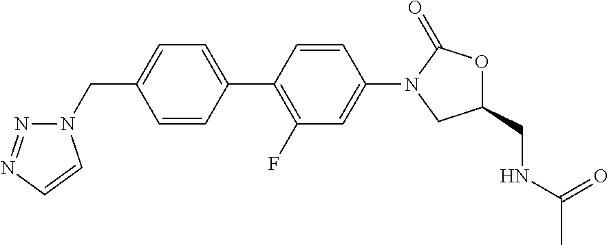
C1(CN2N=NC=C2)=CC=C(C2=C(F)C=C(N3CC(CNC(C)=O)OC3=O)C=C2)C=C1
